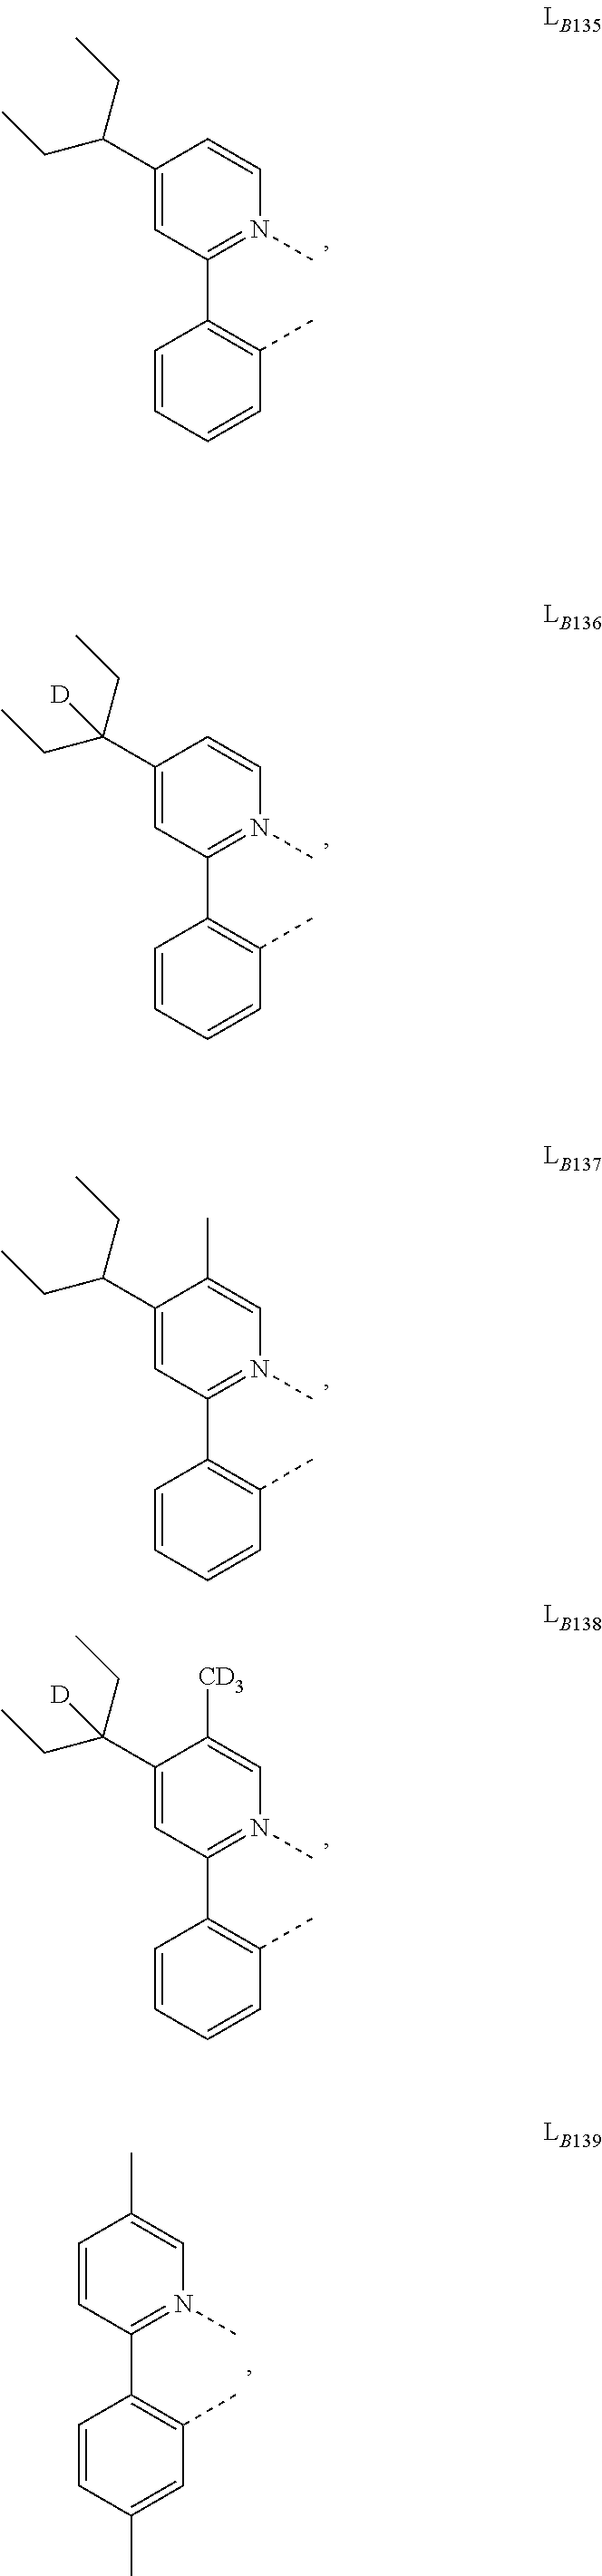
C1=CC=CC(C)=C1C1=N(C)C=CC(C(CC)CC)=C1.C1=CC=CC(C)=C1C1=N(C)C=CC(C(CC)(CC)[D])=C1.C1=CC=CC(C)=C1C1=N(C)C=C(C)C(C(CC)CC)=C1.C1=CC=CC(C)=C1C1=N(C)C=C([CD3])C(C(CC)(CC)[D])=C1.C1=CC(C)=CC(C)=C1C1=N(C)C=C(C)C=C1
